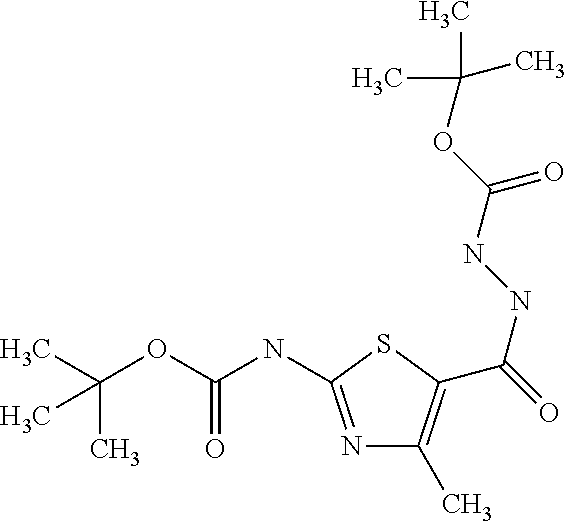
N1=C(NC(OC(C)(C)C)=O)SC(C(=O)NNC(=O)OC(C)(C)C)=C1C
